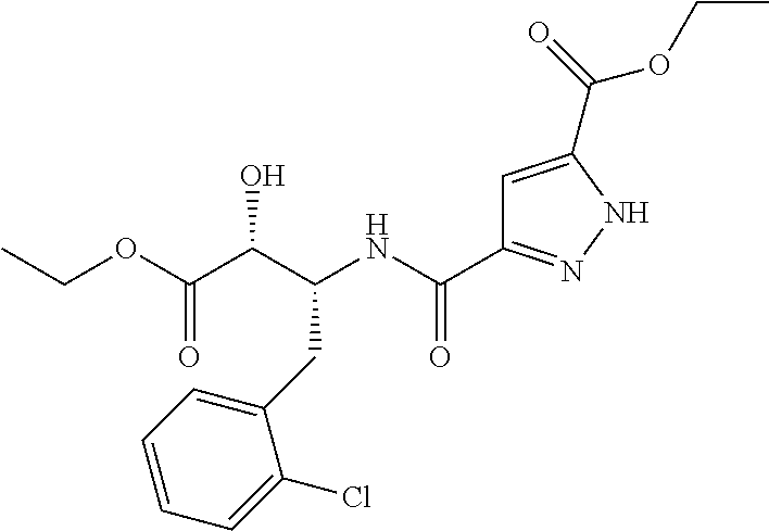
C(C(C(C(OCC)=O)O)NC(C1=NNC(C(=O)OCC)=C1)=O)C1=CC=CC=C1Cl
